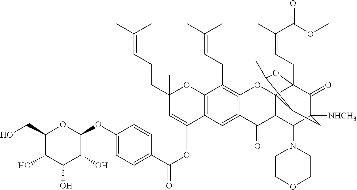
C12=CC3=C(C(CC=C(C)C)=C1OC14C(C2=O)C(N2CCOCC2)C2([NHCH3])C(=O)C1(CC=C(C)C(=O)OC)OC(C)(C)C4C2)OC(C)(CCC=C(C)C)C=C3OC(C1=CC=C(OC2OC(CO)C(O)C(O)C2O)C=C1)=O
